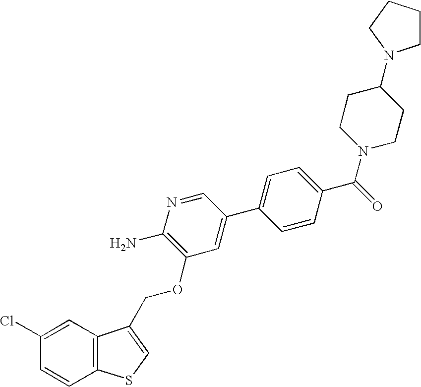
C12=C(C=C(Cl)C=C1)C(COC1=C(N)N=CC(C3=CC=C(C(=O)N4CCC(N5CCCC5)CC4)C=C3)=C1)=CS2
